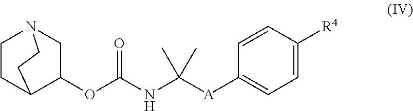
C1CC2C(OC(=O)NC([A]C3=CC=C([R4])C=C3)(C)C)CN1CC2
